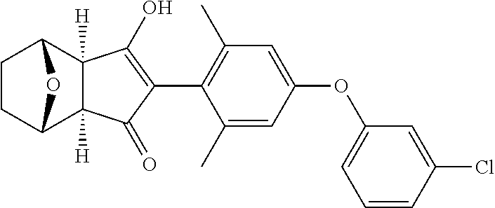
C1CC2C3([H])C([H])(C1O2)C(O)=C(C1=C(C)C=C(OC2=CC=CC(Cl)=C2)C=C1C)C3=O
